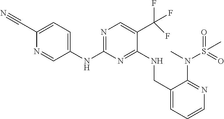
N(C1=NC=C(C(F)(F)F)C(NCC2=CC=CN=C2N(C)S(=O)(C)=O)=N1)C1=CC=C(C#N)N=C1
